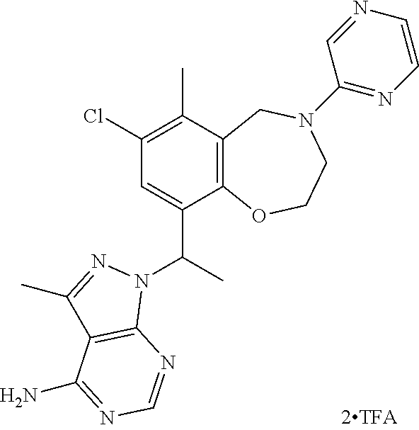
C12=C(C(C)=C(Cl)C=C1C(N1N=C(C)C3=C1N=CN=C3N)C)CN(C1=NC=CN=C1)CCO2
